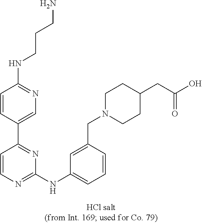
C1(NC2=CC=CC(CN3CCC(CC(O)=O)CC3)=C2)=NC=CC(C2=CN=C(NCCCN)C=C2)=N1
